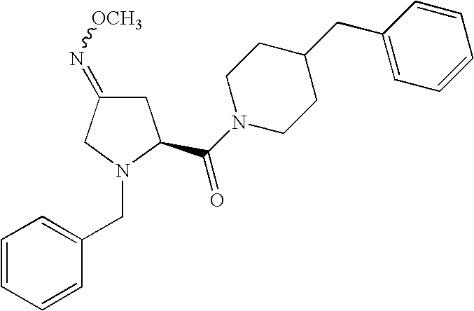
C1C(=N[OCH3])CN(CC2=CC=CC=C2)C1C(N1CCC(CC2=CC=CC=C2)CC1)=O
